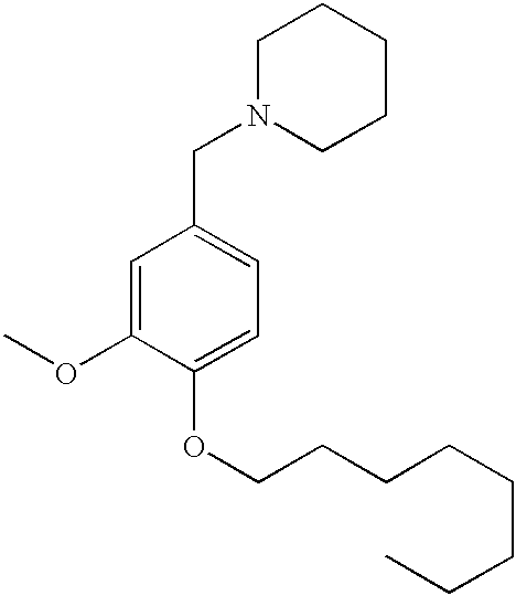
N1(CC2=CC=C(OCCCCCCCC)C(OC)=C2)CCCCC1
